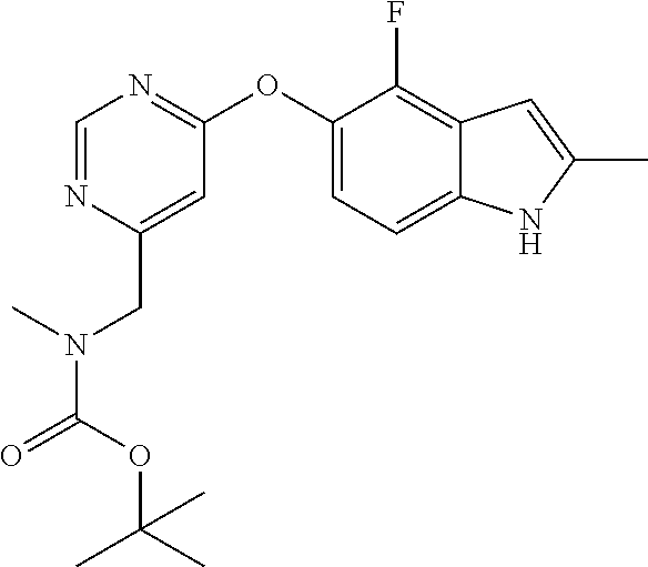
C1=NC(CN(C(OC(C)(C)C)=O)C)=CC(OC2=CC=C3C(=C2F)C=C(C)N3)=N1
